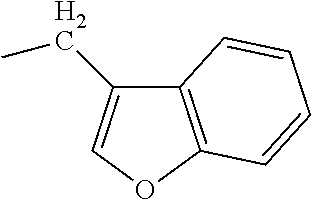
C12=C(OC=C1CC)C=CC=C2
